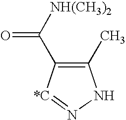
C1(C)=C(C([NH(CH3)2])=O)[*C]=NN1
